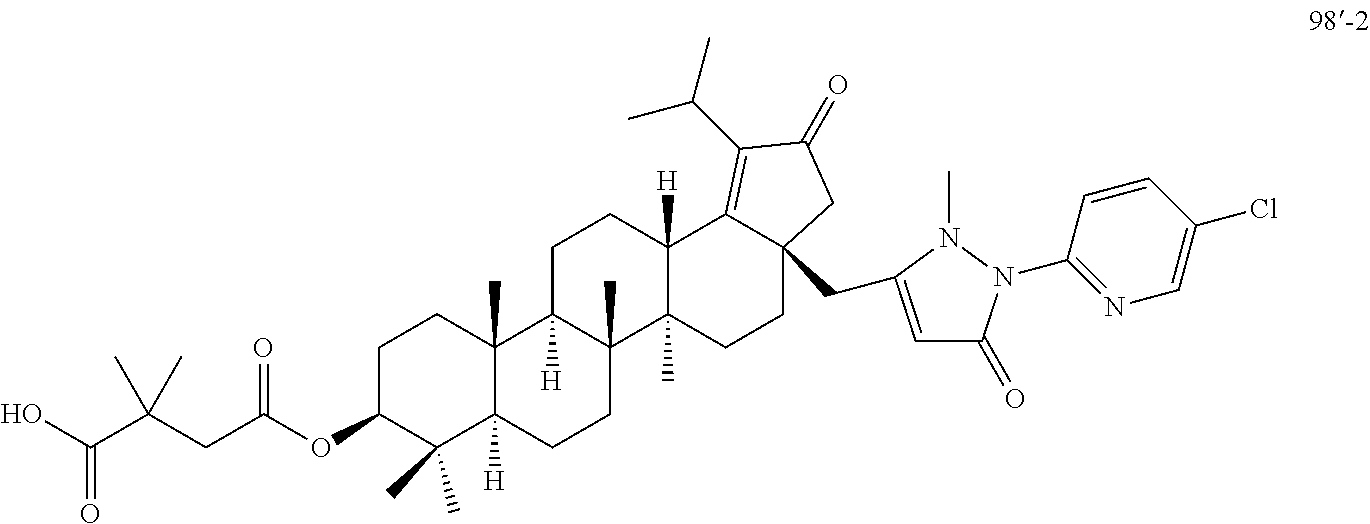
C1C(OC(CC(C(O)=O)(C)C)=O)C(C)(C)C2([H])C(C)(C1)C1([H])C(C)(CC2)C2(C)C([H])(CC1)C1=C(C(C)C)C(=O)CC1(CC1=CC(=O)N(C3=NC=C(Cl)C=C3)N1C)CC2
